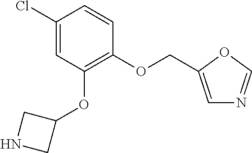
C1(Cl)=CC(OC2CNC2)=C(OCC2=CN=CO2)C=C1
